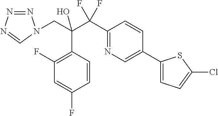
C(C(C(C1=NC=C(C2=CC=C(Cl)S2)C=C1)(F)F)(O)C1=C(F)C=C(F)C=C1)N1N=NN=C1
